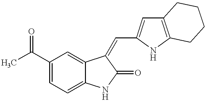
CC(C1=CC=C2C(=C1)C(=CC1=CC3=C(N1)CCCC3)C(=O)N2)=O
